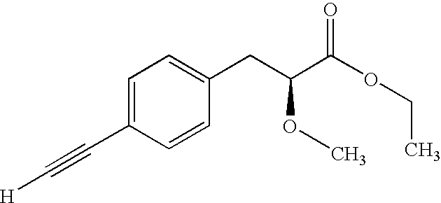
C(C1=CC=C(CC(C(OCC)=O)OC)C=C1)#C[H]
